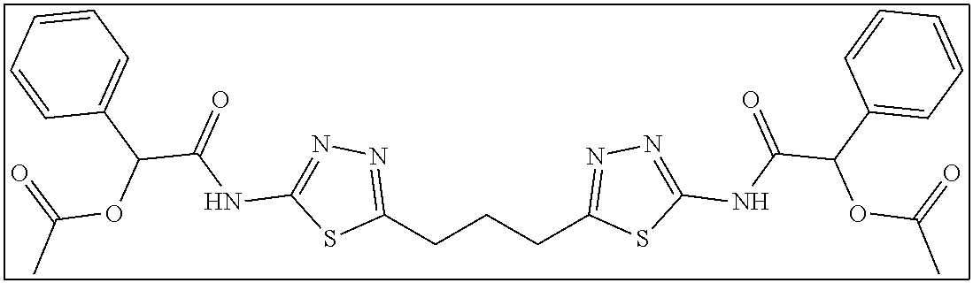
C1(CCCC2=NN=C(NC(C(C3=CC=CC=C3)OC(C)=O)=O)S2)=NN=C(NC(C(C2=CC=CC=C2)OC(C)=O)=O)S1
